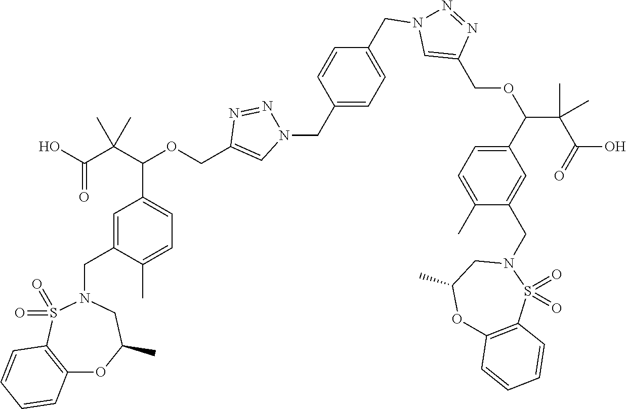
C1=CC(CN2C=C(COC(C(C(O)=O)(C)C)C3=CC=C(C)C(CN4CC(C)OC5=C(S4(=O)=O)C=CC=C5)=C3)N=N2)=CC=C1CN1N=NC(COC(C2=CC=C(C)C(CN3CC(C)OC4=C(S3(=O)=O)C=CC=C4)=C2)C(C(=O)O)(C)C)=C1
